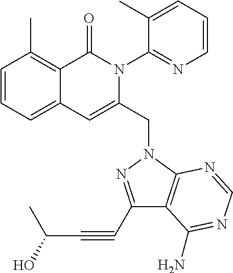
C1=CC=C2C(=C1C)C(=O)N(C1=NC=CC=C1C)C(CN1C3=C(C(C#CC(C)O)=N1)C(N)=NC=N3)=C2
